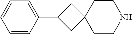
C1=CC=CC(C2CC3(CCNCC3)C2)=C1
